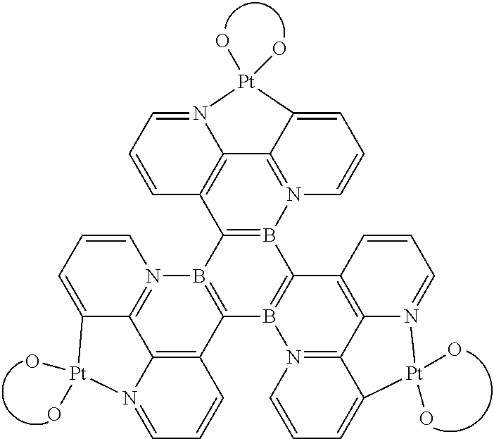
C12=B(N3=C4C5=C1C=CC=N5[Pt](O)(O)C4=CC=C3)C1=B(C3=B2N2=C4C5=C3C=CC=N5[Pt](O)(O)C4=CC=C2)N2=C3C4=C1C=CC=N4[Pt](O)(O)C3=CC=C2
